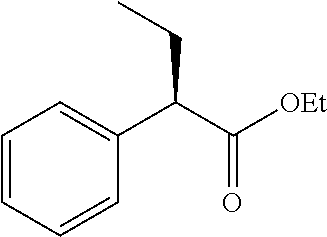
C1=CC=C(C(C(=O)[OEt])CC)C=C1
